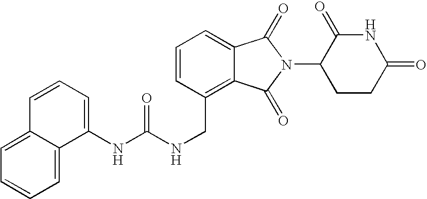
C(C1=C2C(=CC=C1)C(=O)N(C1CCC(=O)NC1=O)C2=O)NC(NC1=CC=CC2=CC=CC=C12)=O
